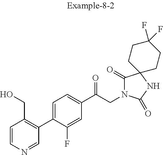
C1=CN=CC(C2=CC=C(C(CN3C(=O)C4(NC3=O)CCC(F)(F)CC4)=O)C=C2F)=C1CO
